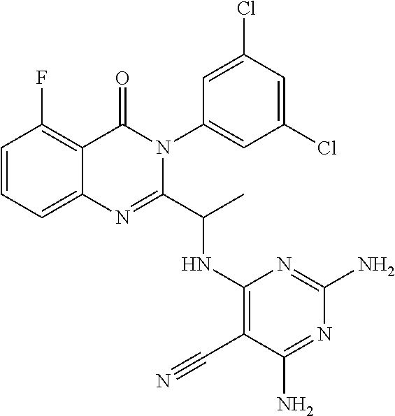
C1=CC=C2C(=C1F)C(=O)N(C1=CC(Cl)=CC(Cl)=C1)C(C(C)NC1=C(C#N)C(N)=NC(N)=N1)=N2
